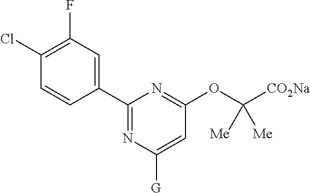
C1(Cl)=C(F)C=C(C2=NC([G])=CC(OC([CO2Na])([Me])[Me])=N2)C=C1
